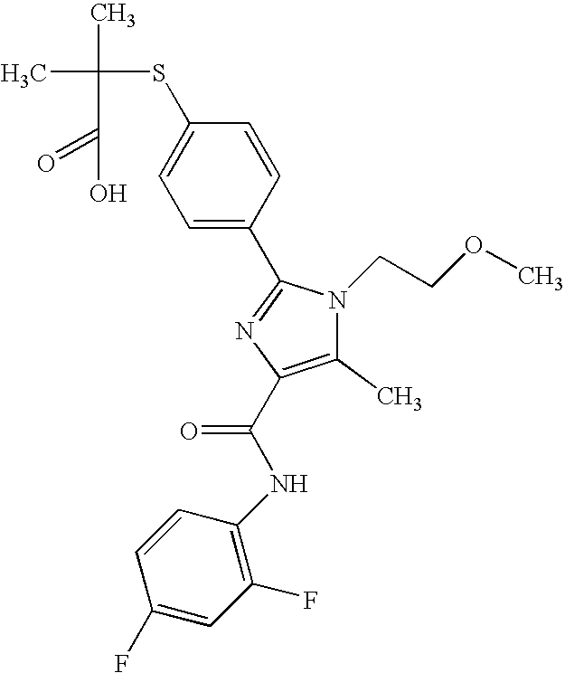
CC(C)(SC1=CC=C(C2=NC(C(NC3=C(F)C=C(F)C=C3)=O)=C(C)N2CCOC)C=C1)C(=O)O
